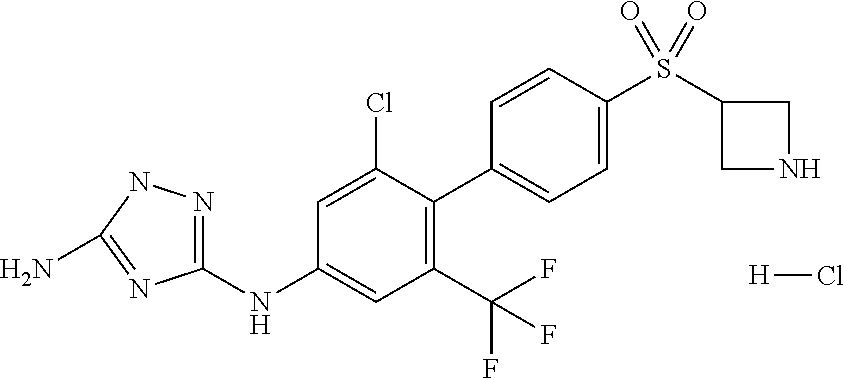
C1(NC2=CC(C(F)(F)F)=C(C3=CC=C(S(C4CNC4)(=O)=O)C=C3)C(Cl)=C2)=NNC(N)=N1.[H]Cl
